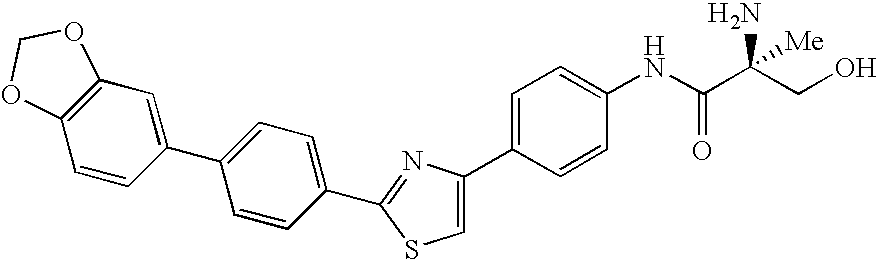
C1=C(C2=CC=C(NC(=O)C(N)([Me])CO)C=C2)N=C(C2=CC=C(C3=CC4=C(C=C3)OCO4)C=C2)S1
